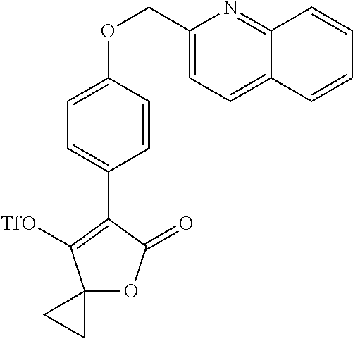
C1=CC(OCC2=CC=C3C(=N2)C=CC=C3)=CC=C1C1=C([TfO])C2(OC1=O)CC2
